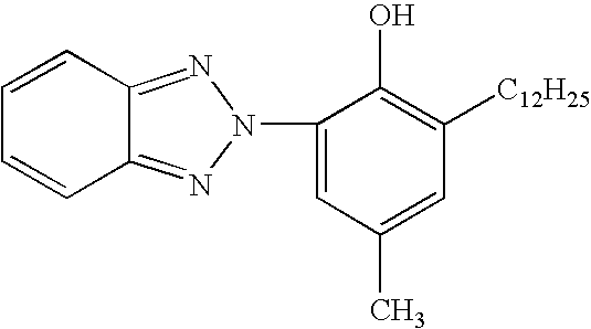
C1=CC2=NN(C3=CC(C)=CC([C12H25])=C3O)N=C2C=C1
